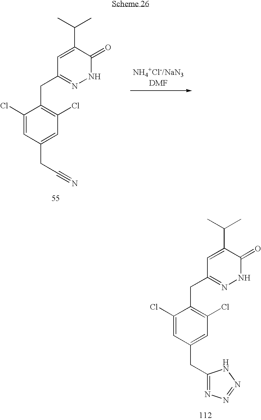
C1=C(C(C)C)C(=O)NN=C1CC1=C(Cl)C=C(CC2=NN=NN2)C=C1Cl.C1=C(C(C)C)C(=O)NN=C1CC1=C(Cl)C=C(CC#N)C=C1Cl
